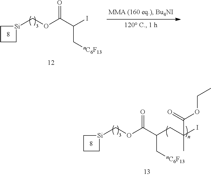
[Si]1(COC(C(CC(I)(C)C(=O)OCC)C[nC6F13])=O)CCC1.[Si]1(COC(C(I)C[nC6F13])=O)CCC1
